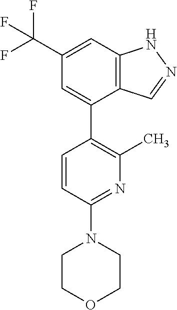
C12=C(C=C(C(F)(F)F)C=C1C1=C(C)N=C(N3CCOCC3)C=C1)NN=C2
